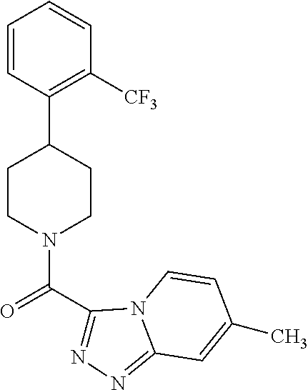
C1=CC(C2CCN(C(C3=NN=C4N3C=CC(C)=C4)=O)CC2)=C([CF3])C=C1
